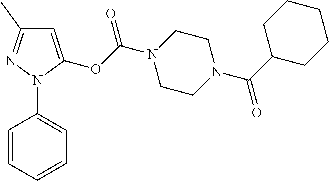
C1=CC=CC=C1N1C(OC(N2CCN(C(C3CCCCC3)=O)CC2)=O)=CC(C)=N1
